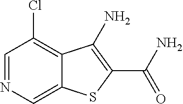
C1=NC=C2C(=C1Cl)C(N)=C(C(N)=O)S2
